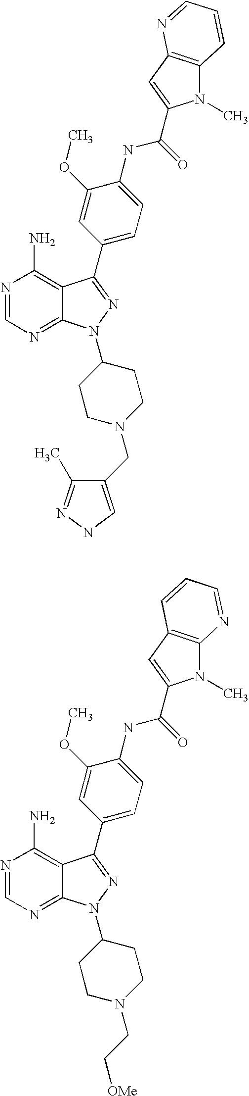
N1=CN=C2C(=C1N)C(C1=CC=C(NC(=O)C3=CC4=C(N3C)N=CC=C4)C(OC)=C1)=NN2C1CCN(CC[OMe])CC1.N1=CN=C2C(=C1N)C(C1=CC=C(NC(=O)C3=CC4=C(N3C)C=CC=N4)C(OC)=C1)=NN2C1CCN(CC2=CNN=C2C)CC1
